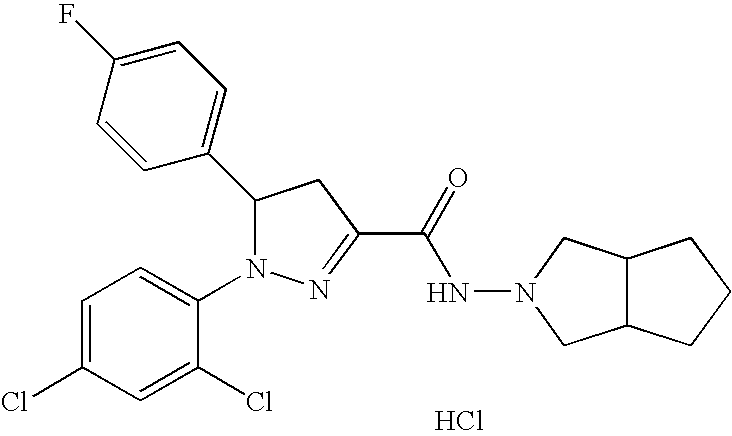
C1(C2N(C3=CC=C(Cl)C=C3Cl)N=C(C(=O)NN3CC4C(C3)CCC4)C2)=CC=C(F)C=C1.Cl
